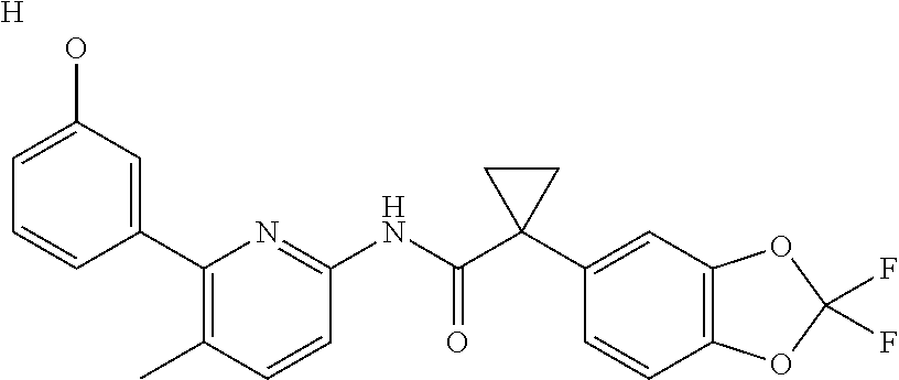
C1(C2=CC(O)=CC=C2)=C(C)C=CC(NC(C2(C3=CC4=C(C=C3)OC(F)(F)O4)CC2)=O)=N1.[H]
